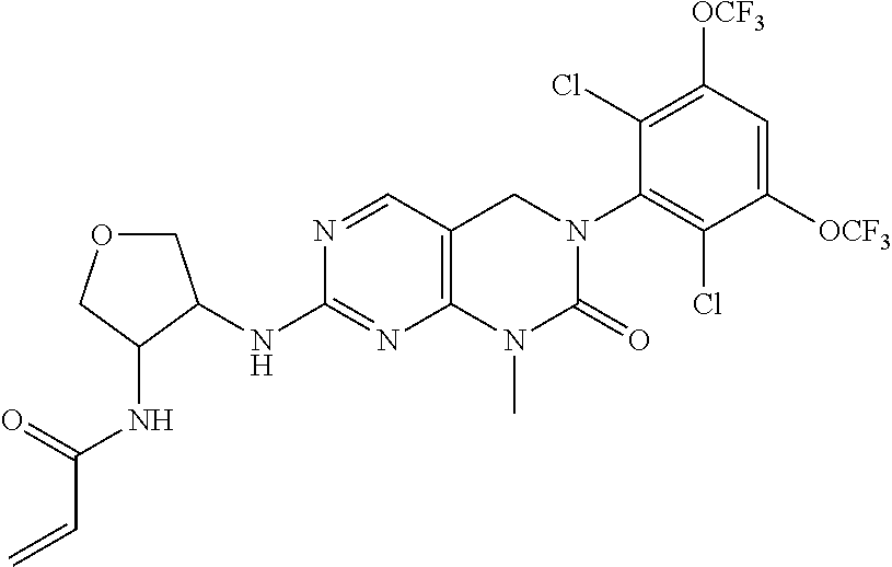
N(C1=NC2=C(C=N1)CN(C1=C(Cl)C([OCF3])=CC([OCF3])=C1Cl)C(=O)N2C)C1C(NC(C=C)=O)COC1
